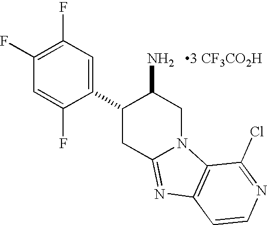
C1(C2CC3=NC4=C(N3CC2N)C(Cl)=NC=C4)=CC(F)=C(F)C=C1F.[3 CF3CO2H]
